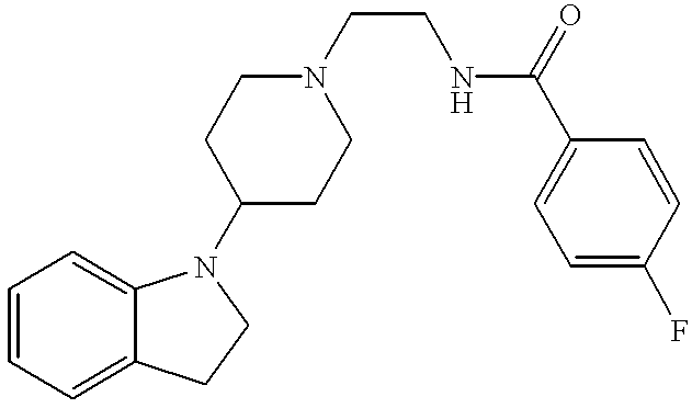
C1=CC=C2C(=C1)N(C1CCN(CCNC(=O)C3=CC=C(F)C=C3)CC1)CC2
